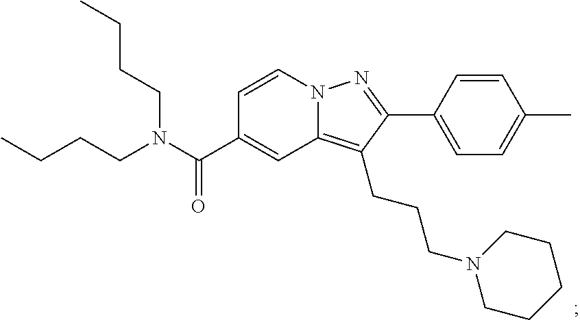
N12C(=C(CCCN3CCCCC3)C(C3=CC=C(C)C=C3)=N1)C=C(C(N(CCCC)CCCC)=O)C=C2
